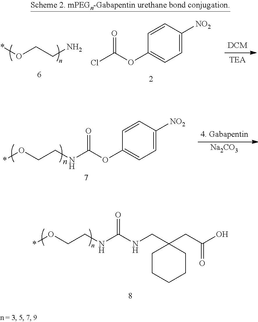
C(C1(CC(O)=O)CCCCC1)NC(=O)NCCO*.*OCCN.C1=CC([NO2])=CC=C1OC(Cl)=O.C1=CC([NO2])=CC=C1OC(=O)NCCO*.[Na2CO3]
